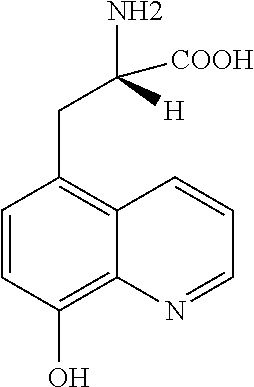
C1=CC(O)=C2C(=C1CC([H])(N)[COOH])C=CC=N2
